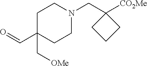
C1C(C=O)(C[OMe])CCN(CC2([CO2Me])CCC2)C1
